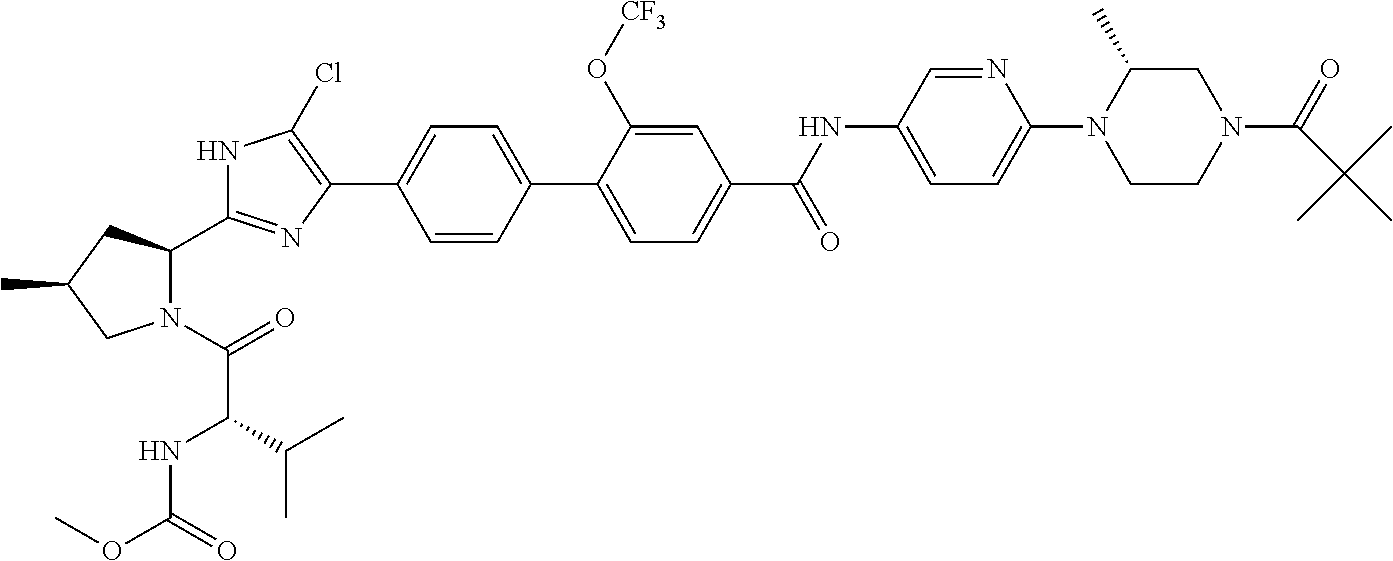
N1(C(=O)C(C(C)C)NC(OC)=O)C(C2=NC(C3=CC=C(C4=CC=C(C(NC5=CC=C(N6CCN(C(=O)C(C)(C)C)CC6C)N=C5)=O)C=C4O[CF3])C=C3)=C(Cl)N2)CC(C)C1
